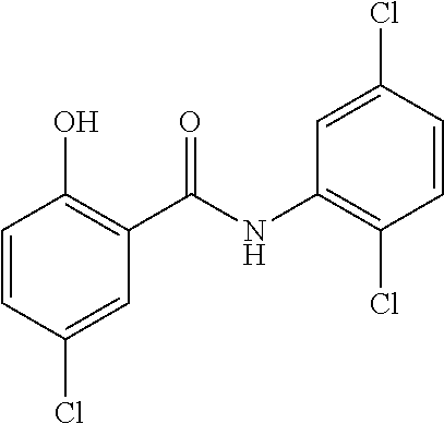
C1=CC(Cl)=CC(C(NC2=C(Cl)C=CC(Cl)=C2)=O)=C1O
